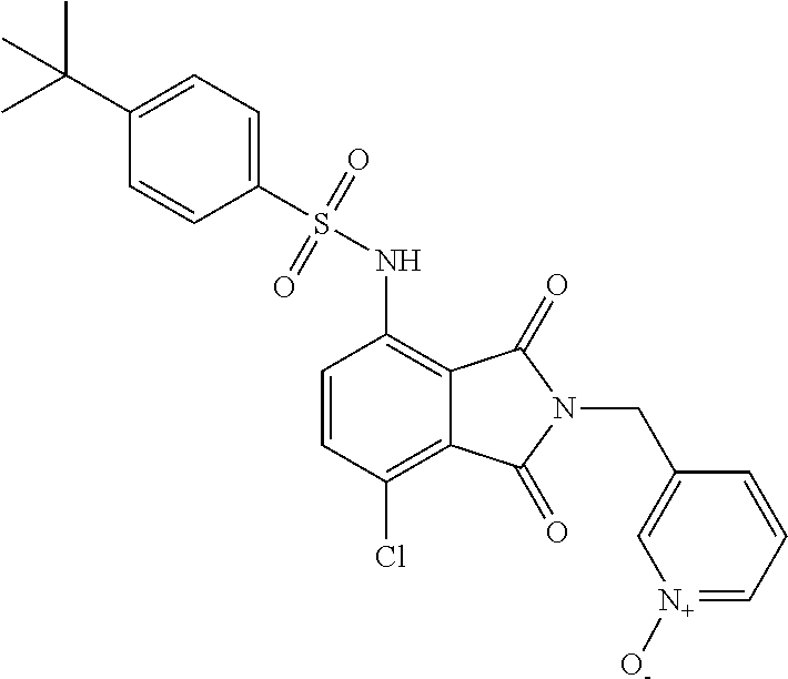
C1=CC(Cl)=C2C(=C1NS(=O)(=O)C1=CC=C(C(C)(C)C)C=C1)C(=O)N(CC1=C[N+]([O-])=CC=C1)C2=O
